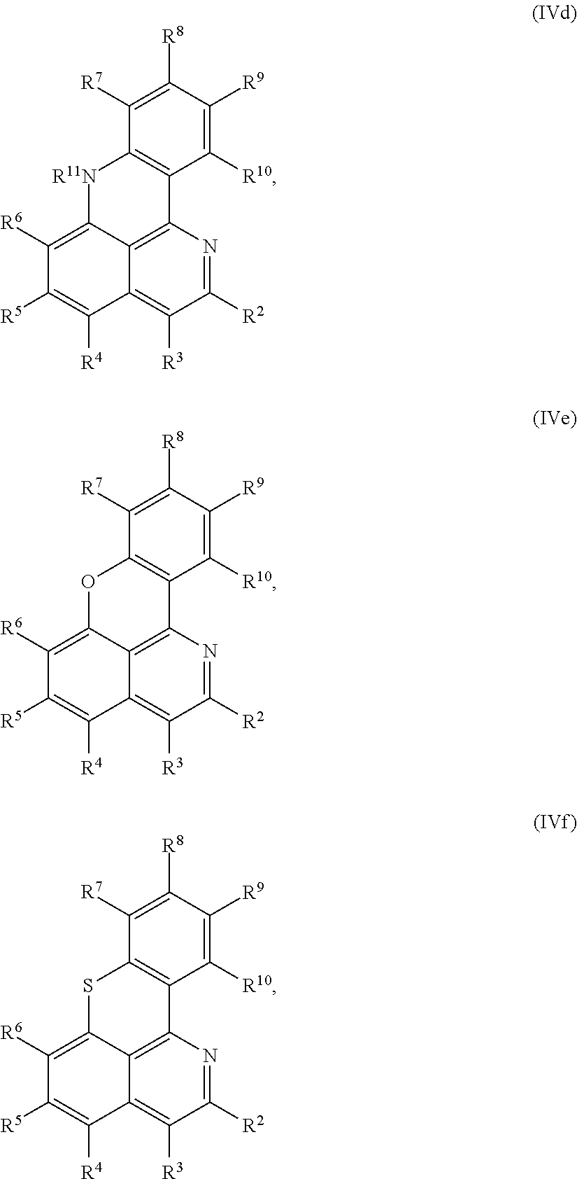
C1([R7])=C([R8])C([R9])=C([R10])C2=C1[R11N]C1=C([R6])C([R5])=C([R4])C3=C([R3])C([R2])=NC2=C13.C1([R7])=C([R8])C([R9])=C([R10])C2=C1OC1=C([R6])C([R5])=C([R4])C3=C([R3])C([R2])=NC2=C13.C1([R7])=C([R8])C([R9])=C([R10])C2=C1SC1=C([R6])C([R5])=C([R4])C3=C([R3])C([R2])=NC2=C13
